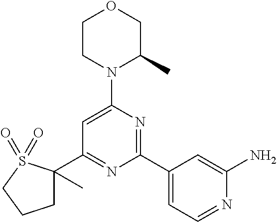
C1(C2=NC(C3=CC=NC(N)=C3)=NC(N3C(C)COCC3)=C2)(C)CCCS1(=O)=O
